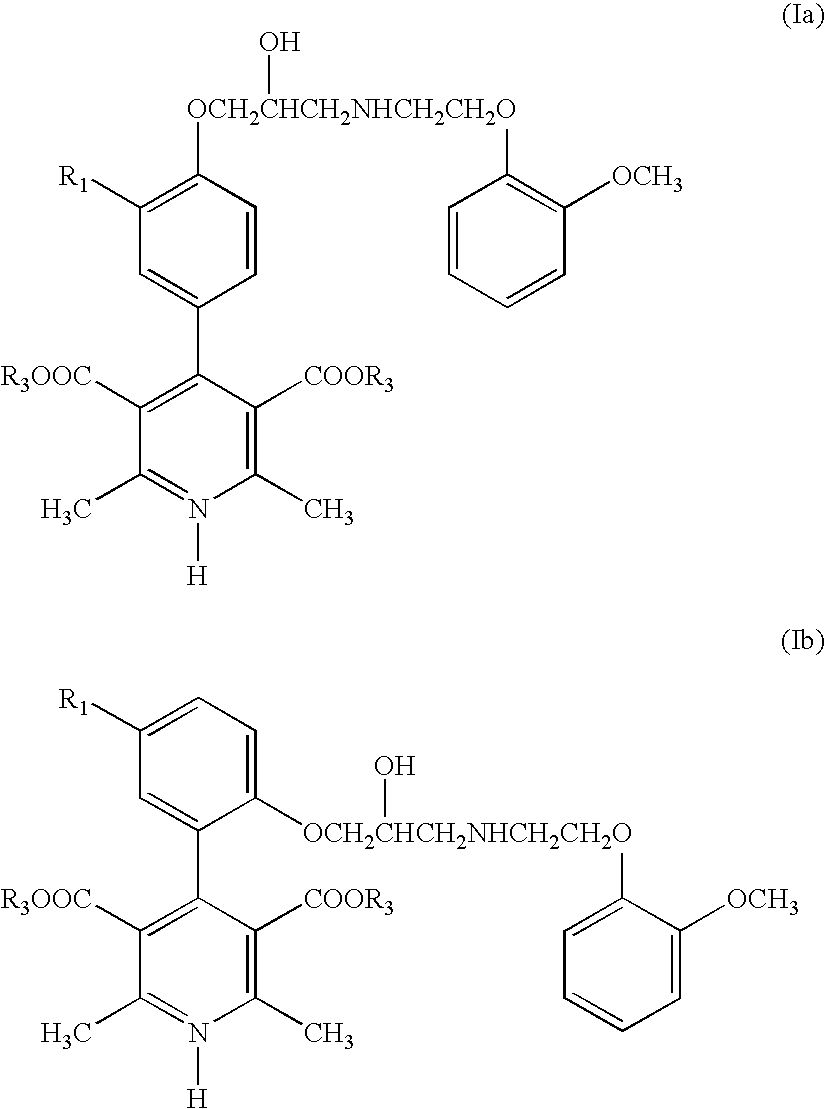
C1(C)=C([COOR3])C(C2=CC([R1])=C([OCH2CHCH2NHCH2CH2O](O)C3=C([OCH3])C=CC=C3)C=C2)=C([R3OOC])C(C)=N1[H].C1(C)=C([COOR3])C(C2=CC([R1])=CC=C2[OCH2CHCH2NHCH2CH2O](O)C2=CC=CC=C2[OCH3])=C([R3OOC])C(C)=N1[H]
